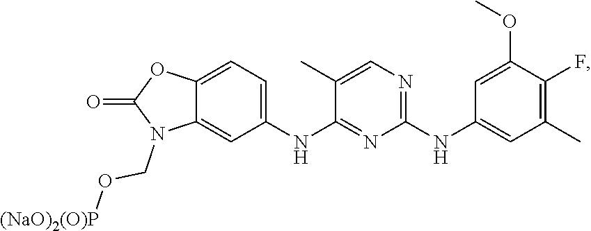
C12=CC(NC3=NC(NC4=CC(C)=C(F)C(OC)=C4)=NC=C3C)=CC=C1OC(=O)N2CO[(NaO)2(O)P]
